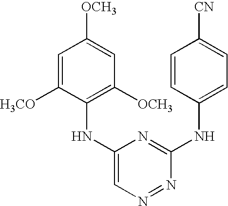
C1=C([H3CO])C(NC2=CN=NC(NC3=CC=C([CN])C=C3)=N2)=C([OCH3])C=C1[OCH3]
